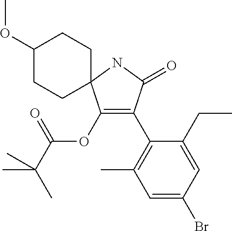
C1(OC)CCC2(CC1)C(OC(C(C)(C)C)=O)=C(C1=C(C)C=C(Br)C=C1CC)C(=O)N2
